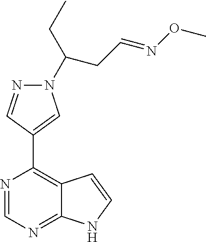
N1=CN=C2C(=C1C1=CN(C(CC)CC=NOC)N=C1)C=CN2
